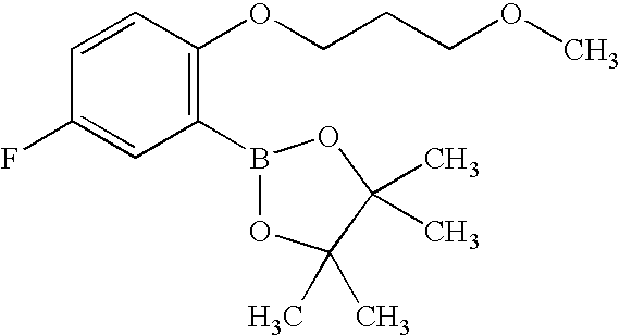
C1(B2OC(C)(C)C(C)(C)O2)=C(OCCCOC)C=CC(F)=C1
